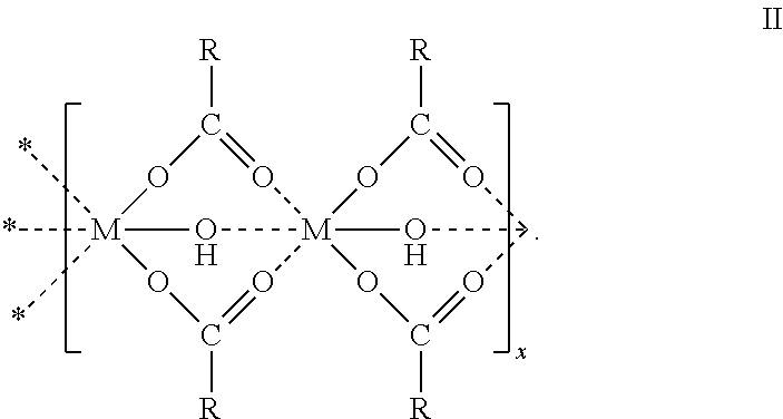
C1([R])=O[M]234(O[M](*)(*)(*)(O1)OC([R])=O2)OC([R])=OC(O3)O=C([R])O4
